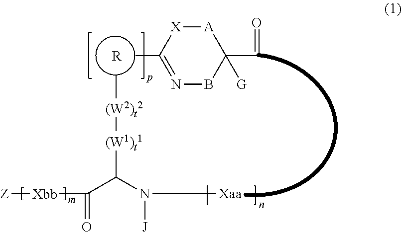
[Z][Xbb]C(C(N([Xaa])[J])[(W1)t1][(W2)t2]C)=O.[R].CC1=NBC(C=O)([G])[A][X]1
